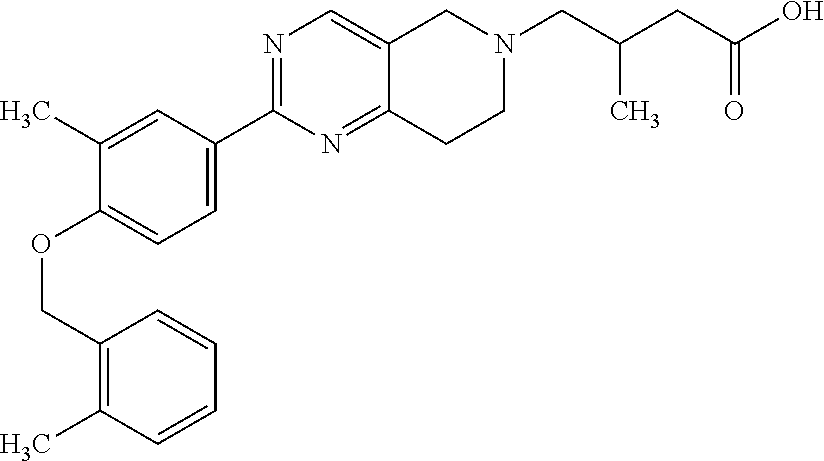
C1(COC2=CC=C(C3=NC=C4C(=N3)CCN(CC(C)CC(=O)O)C4)C=C2C)=C(C)C=CC=C1
